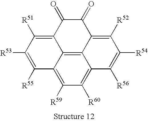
C12=C([R51])C([R53])=C([R55])C3=C([R59])C([R60])=C4C(=C13)C(=C([R52])C([R54])=C4[R56])C(=O)C2=O
